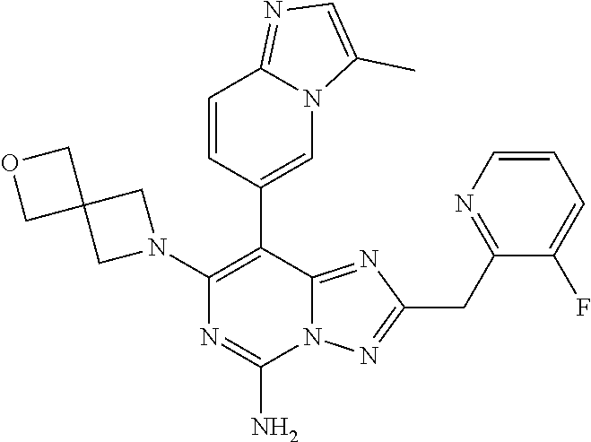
N1(C2=C(C3=CN4C(=NC=C4C)C=C3)C3=NC(CC4=NC=CC=C4F)=NN3C(N)=N2)CC2(C1)COC2
